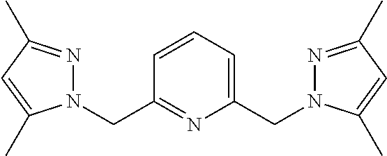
N1(CC2=NC(CN3N=C(C)C=C3C)=CC=C2)N=C(C)C=C1C
